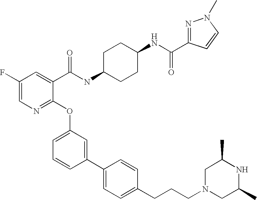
C1(F)=CN=C(OC2=CC=CC(C3=CC=C(CCCN4CC(C)NC(C)C4)C=C3)=C2)C(C(NC2CCC(NC(C3=NN(C)C=C3)=O)CC2)=O)=C1
